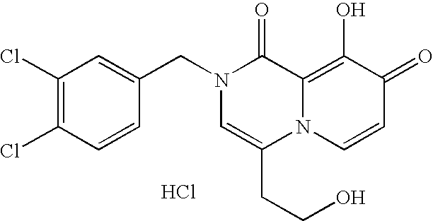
C1(Cl)=C(Cl)C=CC(CN2C=C(CCO)N3C(=C(O)C(=O)C=C3)C2=O)=C1.Cl
